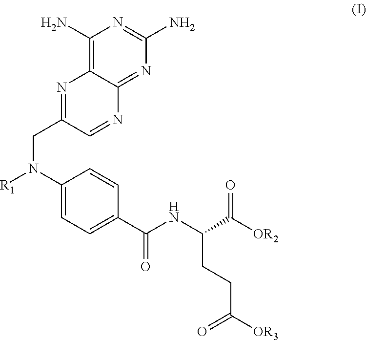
C1(N)=C2C(=NC(N)=N1)N=CC(CN([R1])C1=CC=C(C(=O)NC(CCC(=O)[OR3])C(=O)[OR2])C=C1)=N2
